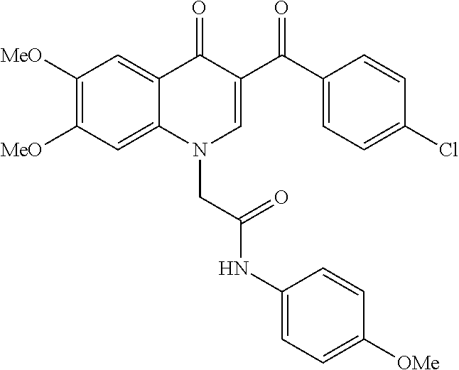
C1([MeO])=C([MeO])C=C2C(=C1)C(=O)C(C(C1=CC=C(Cl)C=C1)=O)=CN2CC(NC1=CC=C([OMe])C=C1)=O
